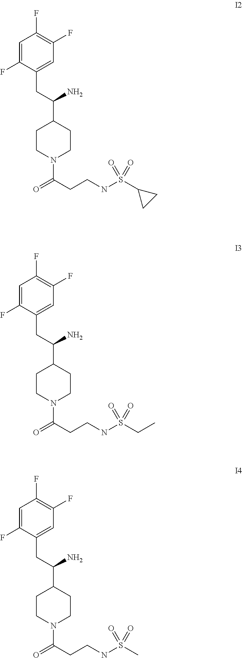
C1=C(F)C(CC(C2CCN(C(=O)CCNS(=O)(=O)C3CC3)CC2)N)=CC(F)=C1F.C1=C(F)C(CC(C2CCN(C(=O)CCNS(=O)(=O)CC)CC2)N)=CC(F)=C1F.C1=C(F)C(CC(C2CCN(C(=O)CCNS(=O)(=O)C)CC2)N)=CC(F)=C1F
